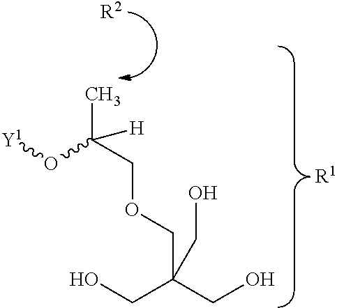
OCC(CO)(COCC(C)(O[Y1])[H])CO.[R2].[R1]
